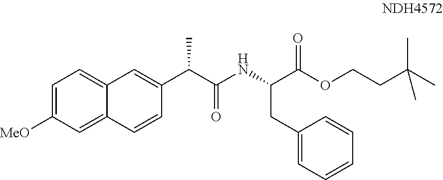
C12=CC([MeO])=CC=C1C=C(C(C(NC(C(OCCC(C)(C)C)=O)CC1=CC=CC=C1)=O)C)C=C2
